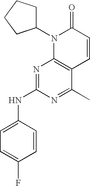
N(C1=NC2=C(C(C)=N1)C=CC(=O)N2C1CCCC1)C1=CC=C(F)C=C1
